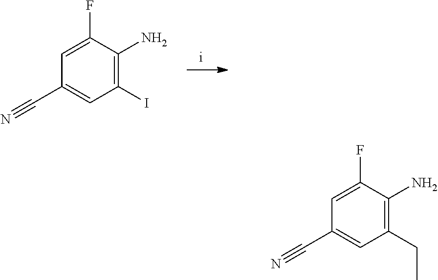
C1(I)=C(N)C(F)=CC(C#N)=C1.C1(CC)=C(N)C(F)=CC(C#N)=C1
